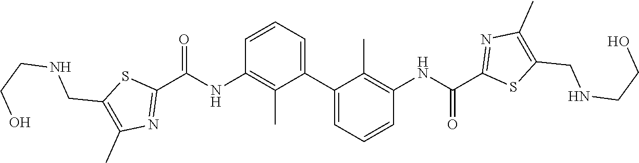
C1=CC=C(C2=CC=CC(NC(C3=NC(C)=C(CNCCO)S3)=O)=C2C)C(C)=C1NC(C1=NC(C)=C(CNCCO)S1)=O
